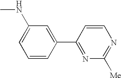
C1=CC(C2=NC([Me])=NC=C2)=CC(NC)=C1
